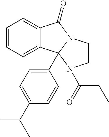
C12=CC=CC=C1C1(C3=CC=C(C(C)C)C=C3)N(C2=O)CCN1C(CC)=O
